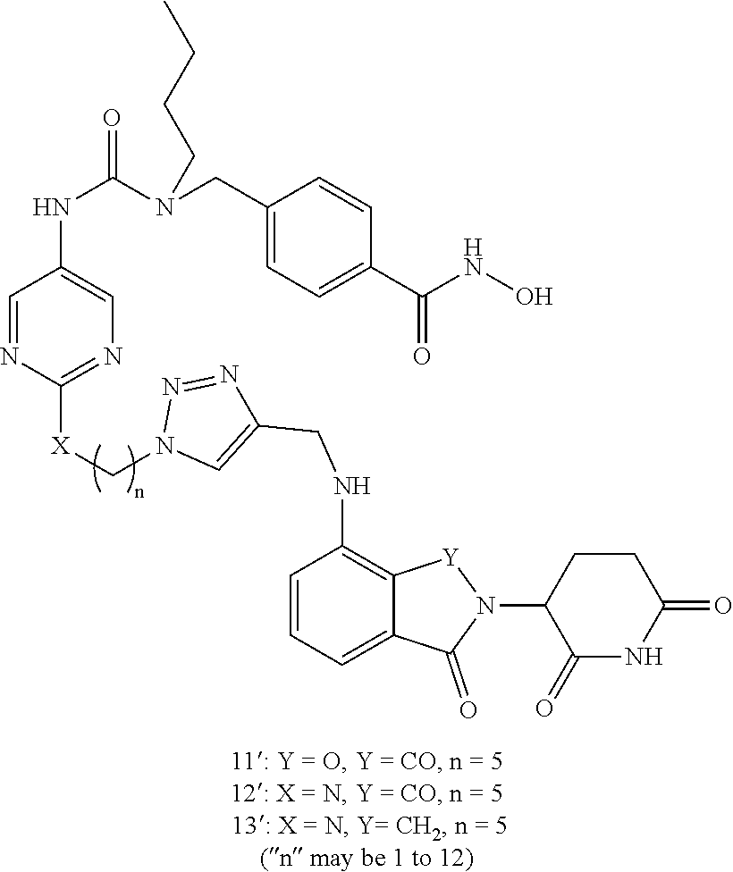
C1=NC([X]CN2C=C(CNC3=C4C(=CC=C3)C(=O)N(C3C(=O)NC(=O)CC3)[Y]4)N=N2)=NC=C1NC(N(CC1=CC=C(C(NO)=O)C=C1)CCCC)=O
